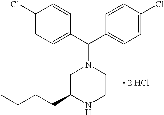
C1(C(C2=CC=C(Cl)C=C2)N2CC(CCCC)NCC2)=CC=C(Cl)C=C1.[ 2 HCl]
